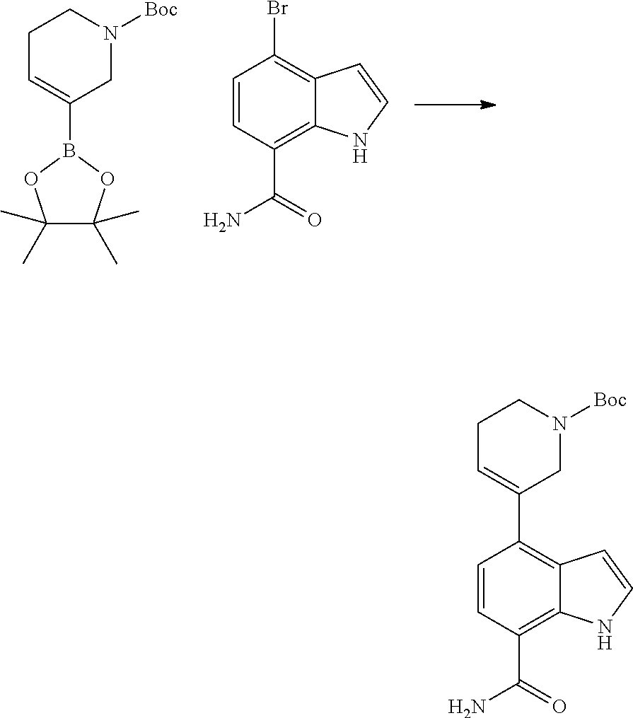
C1(C2=CCCN([Boc])C2)=C2C(=C(C(=O)N)C=C1)NC=C2.C1(Br)=C2C(=C(C(=O)N)C=C1)NC=C2.C1C=C(B2OC(C)(C)C(C)(C)O2)CN([Boc])C1
